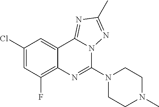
C1(Cl)=CC(F)=C2C(=C1)C1=NC(C)=NN1C(N1CCN(C)CC1)=N2
